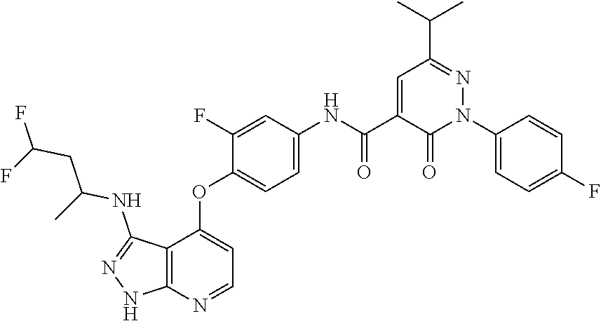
N1=C(NC(CC(F)F)C)C2=C(N=CC=C2OC2=CC=C(NC(C3=CC(C(C)C)=NN(C4=CC=C(F)C=C4)C3=O)=O)C=C2F)N1
